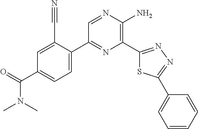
C1=C(C2=NC(C3=NN=C(C4=CC=CC=C4)S3)=C(N)N=C2)C(C#N)=CC(C(=O)N(C)C)=C1
